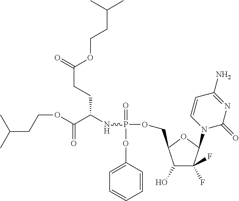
C(OC(CCC(NP(=O)(OC1=CC=CC=C1)OCC1C(O)C(F)(F)C(N2C(=O)N=C(N)C=C2)O1)C(OCCC(C)C)=O)=O)CC(C)C
